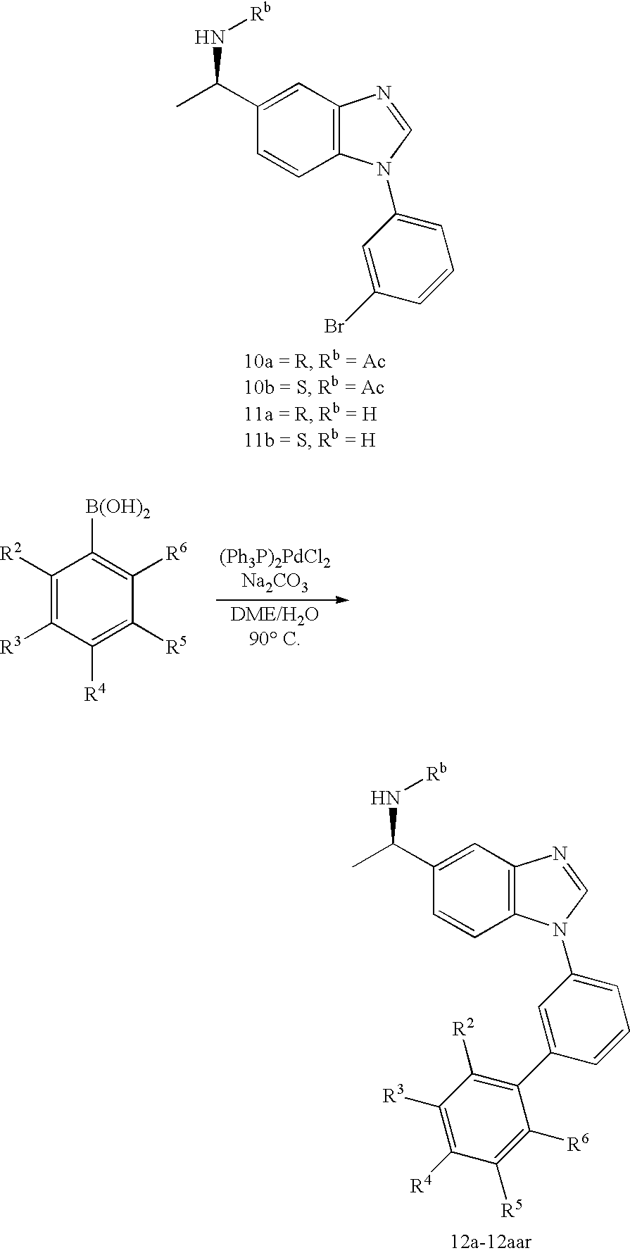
C12=C(C=C(C(C)N[Rb])C=C1)N=CN2C1=CC=CC(C2=C([R2])C([R3])=C([R4])C([R5])=C2[R6])=C1.C12=C(C=C(C(C)N[Rb])C=C1)N=CN2C1=CC=CC(Br)=C1.C1([R2])=C([R3])C([R4])=C([R5])C([R6])=C1[B(OH)2]
